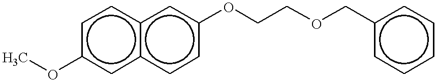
c1(OC)cc2c(cc1)cc(OCCOCc1ccccc1)cc2
